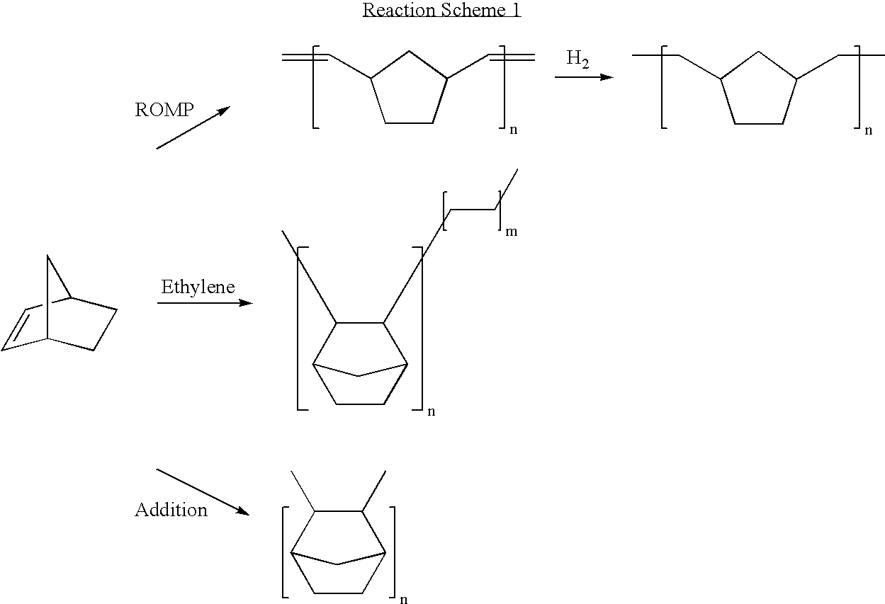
[H2].C1CC(C=C)CC1C=C.C1CC(CC)CC1CC.C1CC2C(CCC)C(C)C1C2.C1=CC2CCC1C2.C1CC2C(C)C(C)C1C2
